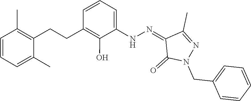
C1(=NNC2=CC=CC(CCC3=C(C)C=CC=C3C)=C2O)C(C)=NN(CC2=CC=CC=C2)C1=O
